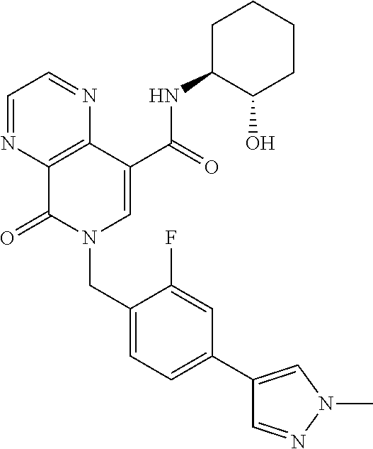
C1=NC2=C(N=C1)C(C(=O)NC1C(O)CCCC1)=CN(CC1=CC=C(C3=CN(C)N=C3)C=C1F)C2=O
